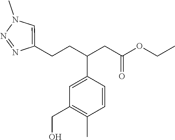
C1(CO)=C(C)C=CC(C(CC(OCC)=O)CCC2=CN(C)N=N2)=C1
